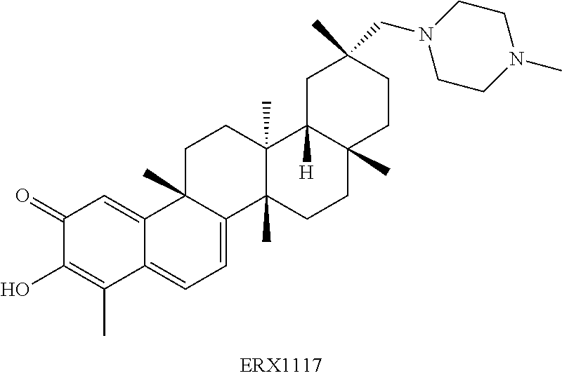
C1(=O)C(O)=C(C)C2=CC=C3C(C)(C2=C1)CCC1(C)C3(C)CCC2(C)C1([H])CC(C)(CN1CCN(C)CC1)CC2
